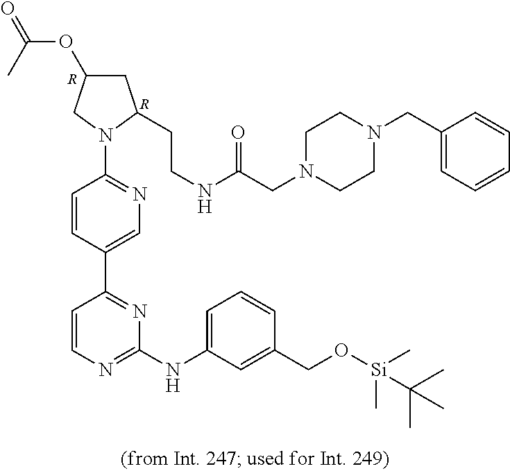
[R].[R].C1C(OC(=O)C)CN(C2=NC=C(C3=NC(NC4=CC=CC(CO[Si](C)(C)C(C)(C)C)=C4)=NC=C3)C=C2)C1CCNC(CN1CCN(CC2=CC=CC=C2)CC1)=O
